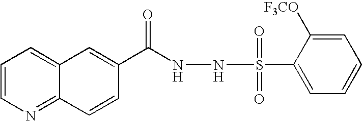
C1=CN=C2C(=C1)C=C(C(=O)NNS(C1=CC=CC=C1[F3CO])(=O)=O)C=C2
